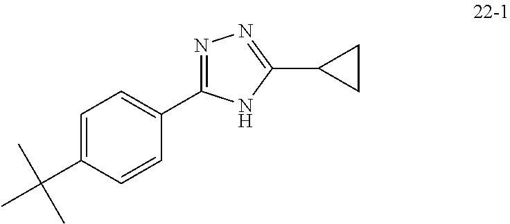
C1=C(C(C)(C)C)C=CC(C2=NN=C(C3CC3)N2)=C1
